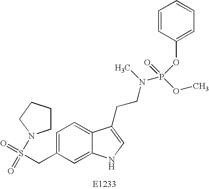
C1CCCN1S(=O)(=O)CC1=CC=C2C(=C1)NC=C2CCN(P(OC)(OC1=CC=CC=C1)=O)C
